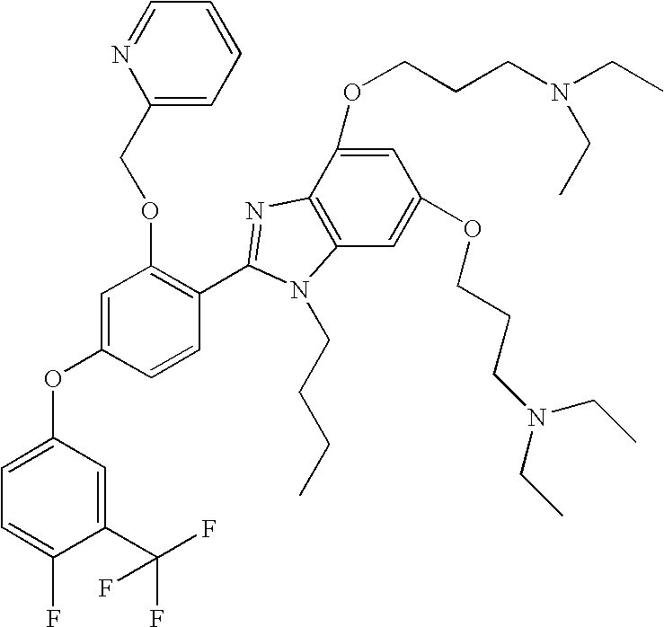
C1=C(OCCCN(CC)CC)C2=C(C=C1OCCCN(CC)CC)N(CCCC)C(C1=C(OCC3=CC=CC=N3)C=C(OC3=CC=C(F)C(C(F)(F)F)=C3)C=C1)=N2
